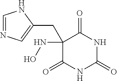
C1(=O)NC(=O)NC(=O)C1(NO)CC1=CN=CN1
